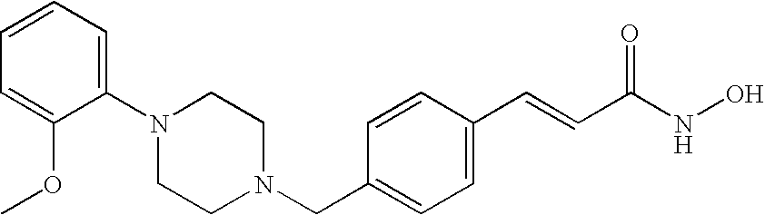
C(C1=CC=C(C=CC(NO)=O)C=C1)N1CCN(C2=CC=CC=C2OC)CC1
